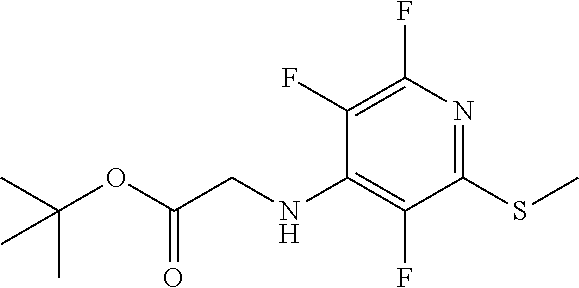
N1=C(SC)C(F)=C(NCC(OC(C)(C)C)=O)C(F)=C1F
